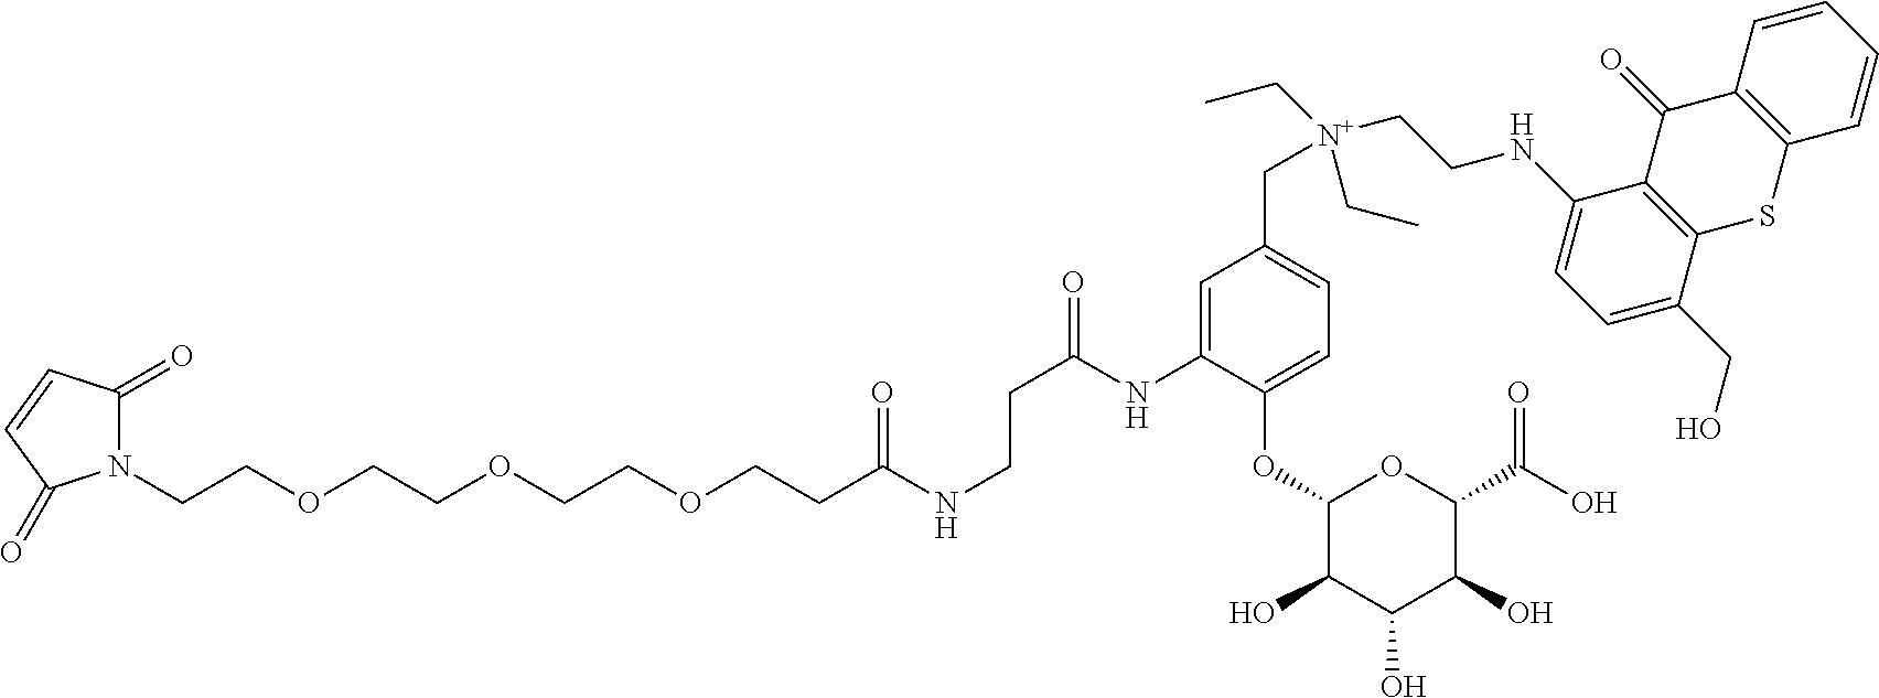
N1(CCOCCOCCOCCC(NCCC(=O)NC2=CC(C[N+](CCNC3=CC=C(CO)C4=C3C(=O)C3=C(S4)C=CC=C3)(CC)CC)=CC=C2OC2C(O)C(O)C(O)C(C(O)=O)O2)=O)C(=O)C=CC1=O
